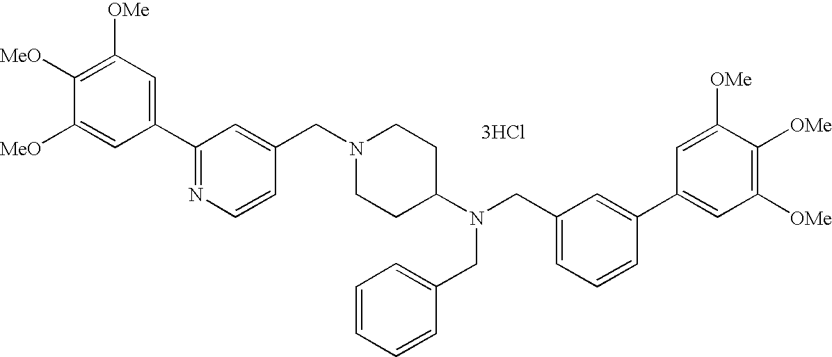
C1(C2=NC=CC(CN3CCC(N(CC4=CC=CC(C5=CC([OMe])=C([OMe])C([OMe])=C5)=C4)CC4=CC=CC=C4)CC3)=C2)=CC([OMe])=C([MeO])C([MeO])=C1.[3HCl]
